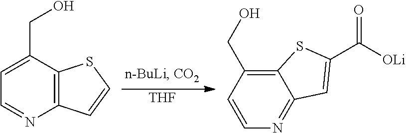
C1=C(CO)C2=C(N=C1)C=CS2.[THF].C12=C(CO)C=CN=C1C=C(C([OLi])=O)S2
